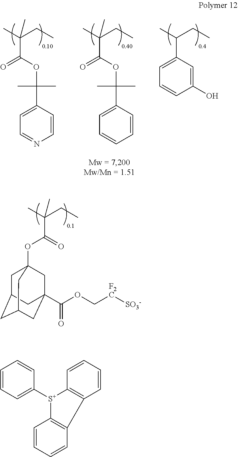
CC(CC)(C)C(OC(C1=CC=NC=C1)(C)C)=O.CC(CC)C1=CC=CC(O)=C1.CC(CC)(C)C(OC(C1=CC=CC=C1)(C)C)=O.CC(CC)(C(=O)OC12CC3CC(CC(C(OC[F2C][SO3-])=O)(C1)C3)C2)C.C1=CC=C([S+]2C3=C(C=CC=C3)C3=C2C=CC=C3)C=C1
